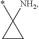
C1CC1(*)[NH2]
